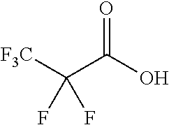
O=C(O)C([F3C])(F)F
